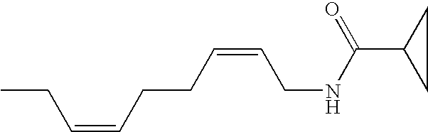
CCC=CCCC=CCNC(C1CC1)=O
